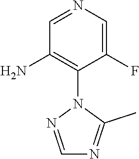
N1=C(C)N(C2=C(N)C=NC=C2F)N=C1
